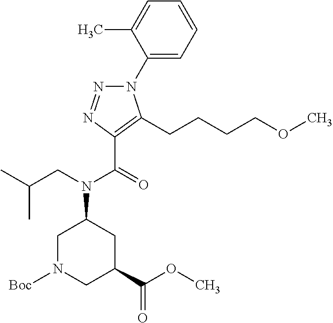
C1(N2N=NC(C(=O)N(CC(C)C)C3CN([Boc])CC(C(OC)=O)C3)=C2CCCCOC)=CC=CC=C1C
